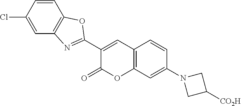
C1=C(Cl)C=CC2=C1N=C(C1=CC3=C(OC1=O)C=C(N1CC([CO2H])C1)C=C3)O2
